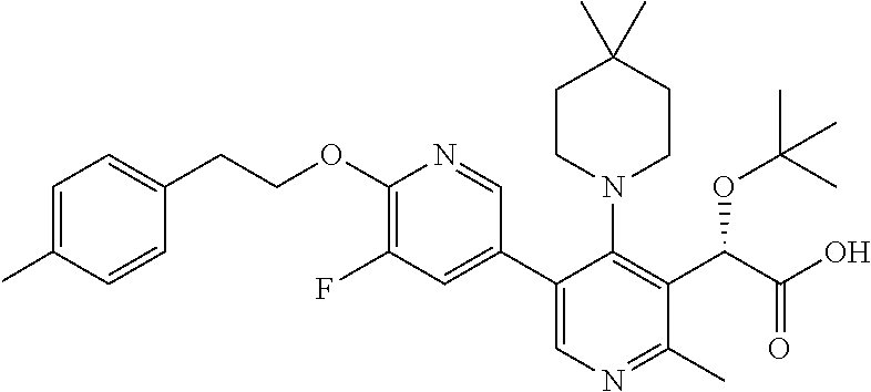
C1(C2=CN=C(C)C(C(C(O)=O)OC(C)(C)C)=C2N2CCC(C)(C)CC2)=CC(F)=C(OCCC2=CC=C(C)C=C2)N=C1
